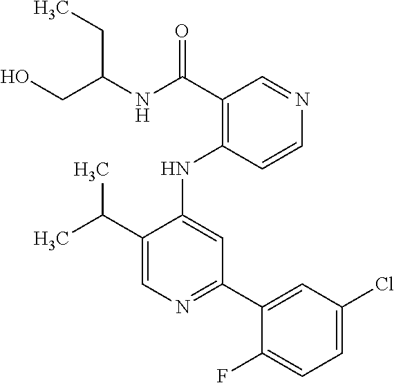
CC(C1=CN=C(C2=CC(Cl)=CC=C2F)C=C1NC1=C(C(=O)NC(CC)CO)C=NC=C1)C
